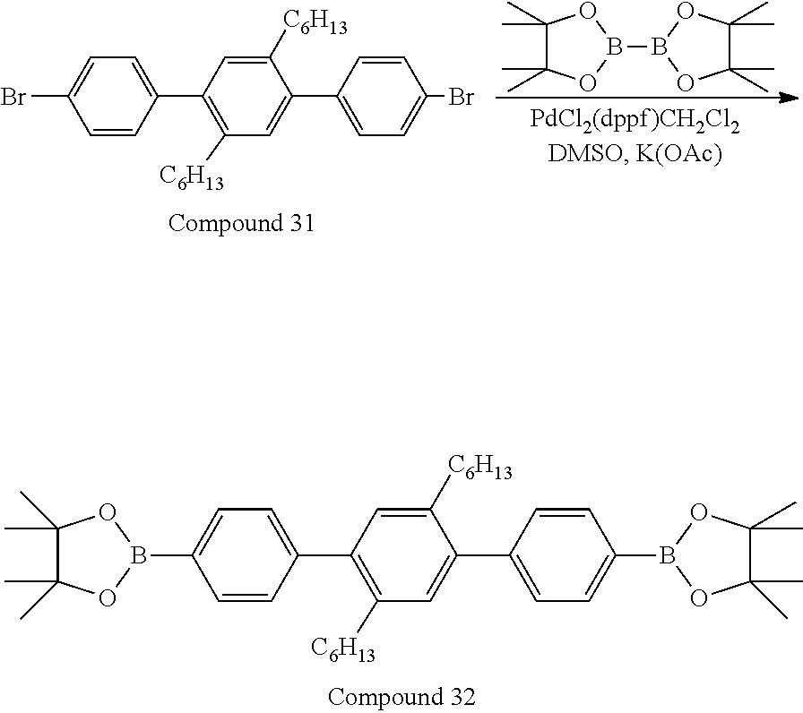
C1(C)(C)C(C)(C)OB(B2OC(C)(C)C(C)(C)O2)O1.C1(Br)=CC=C(C2=C([C6H13])C=C(C3=CC=C(Br)C=C3)C([C6H13])=C2)C=C1.C1=C(C2=C([C6H13])C=C(C3=CC=C(B4OC(C)(C)C(C)(C)O4)C=C3)C([C6H13])=C2)C=CC(B2OC(C)(C)C(C)(C)O2)=C1
